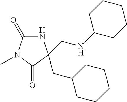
N1C(=O)N(C)C(=O)C1(CC1CCCCC1)CNC1CCCCC1
